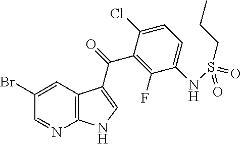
C12=C(C=C(Br)C=N1)C(C(=O)C1=C(F)C(NS(=O)(CCC)=O)=CC=C1Cl)=CN2
